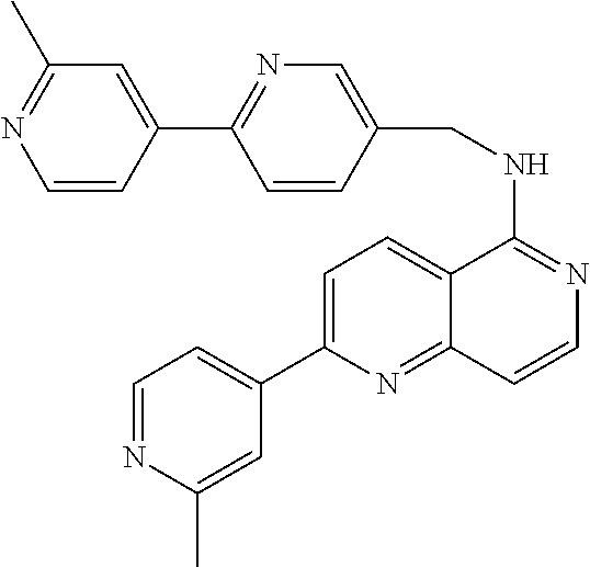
C12=CC=C(C3=CC=NC(C)=C3)N=C1C=CN=C2NCC1=CN=C(C2=CC(C)=NC=C2)C=C1
